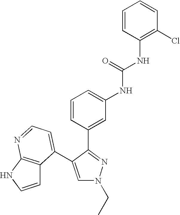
C1(NC(=O)NC2=CC=CC(C3=NN(CC)C=C3C3=CC=NC4=C3C=CN4)=C2)=C(Cl)C=CC=C1
